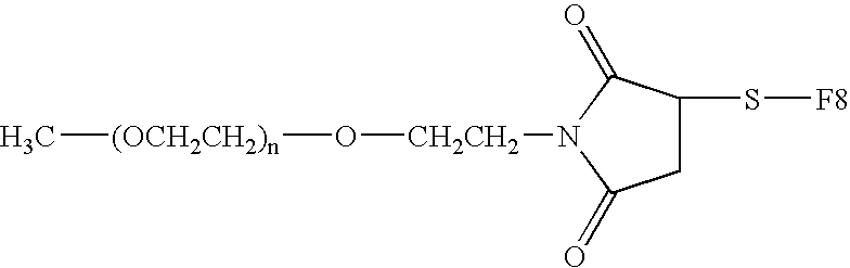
[CH2CH2](O[(OCH2CH2)n]C)N1C(=O)C(S[F8])CC1=O
